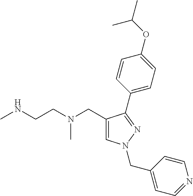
C1=C(CN(CCNC)C)C(C2=CC=C(OC(C)C)C=C2)=NN1CC1=CC=NC=C1
